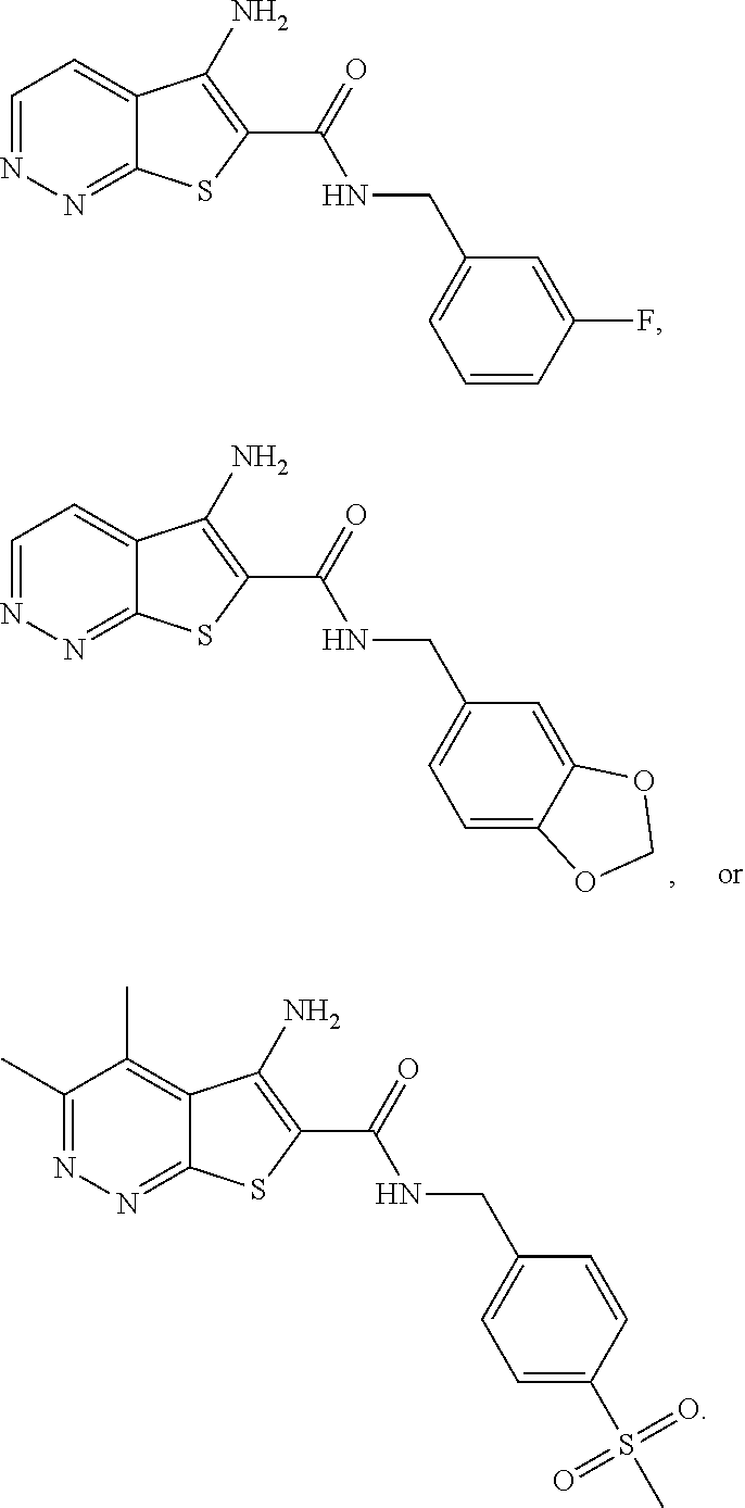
C12=NN=CC=C1C(N)=C(C(NCC1=CC=CC(F)=C1)=O)S2.C12=NN=C(C)C(C)=C1C(N)=C(C(NCC1=CC=C(S(C)(=O)=O)C=C1)=O)S2.C12=NN=CC=C1C(N)=C(C(NCC1=CC=C3C(=C1)OCO3)=O)S2
